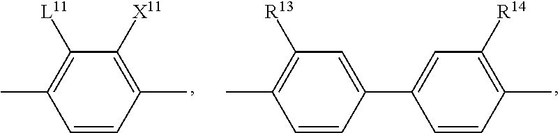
C1([L11])=C(C)C=CC(C)=C1[X11].C1([R13])=C(C)C=CC(C2=CC([R14])=C(C)C=C2)=C1
